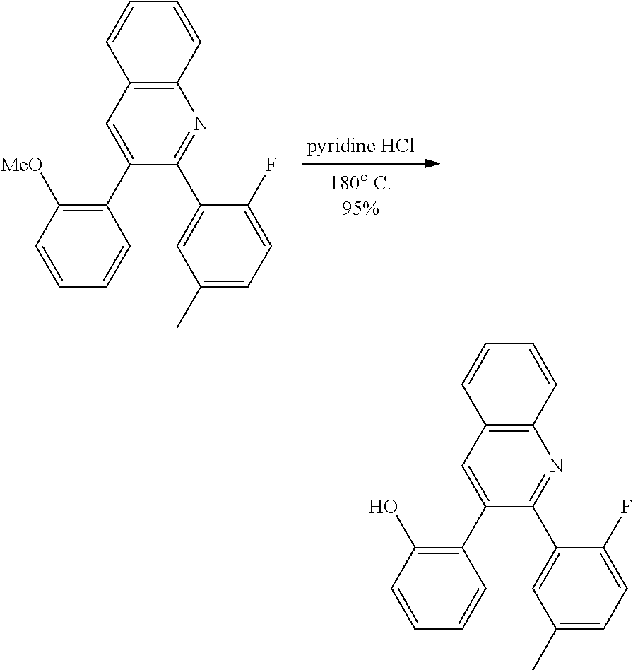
C1=CC=CC2=C1N=C(C1=CC(C)=CC=C1F)C(C1=C([MeO])C=CC=C1)=C2.C1=CC=CC2=C1N=C(C1=CC(C)=CC=C1F)C(C1=C(O)C=CC=C1)=C2
